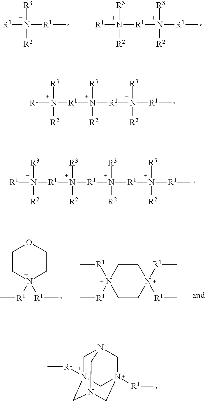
[R1]N([R3])([R1]C)[R2].[R1](N([R3])([R1]C)[R2])N([R3])([R2])[R1].[R1](N([R3])([R1]C)[R2])N([R3])([R2])[R1]N([R3])([R2])[R1].[R1](N([R3])([R1]C)[R2])N([R3])([R2])[R1]N([R3])([R2])[R1]N([R3])([R2])[R1].C1CN([R1]C)([R1]C)CCO1.C1CN([R1]C)([R1]C)CCN1([R1]C)[R1]C.C1N2([R1]C)CN3CN([R1]C)(CN1C3)C2
